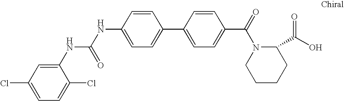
C1(Cl)=CC=C(Cl)C(NC(NC2=CC=C(C3=CC=C(C(=O)N4CCCCC4C(O)=O)C=C3)C=C2)=O)=C1
